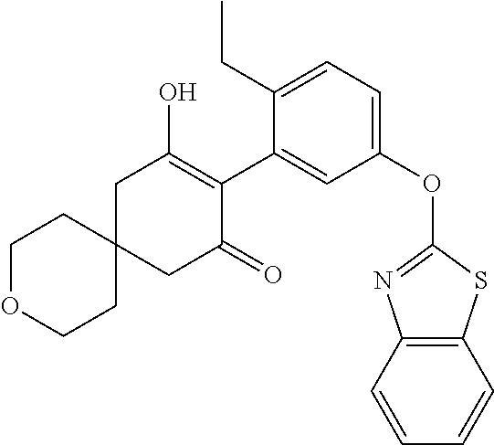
C12=C(C=CC=C1)N=C(OC1=CC=C(CC)C(C3=C(O)CC4(CC3=O)CCOCC4)=C1)S2
